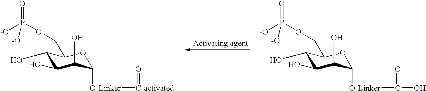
C1(O)C(O)C(O)C([O-Linker]C(O)=O)OC1COP(=O)([-O])[-O].C1(O)C(O)C(O)C([O-Linker][C-activated]=O)OC1COP(=O)([-O])[-O]
